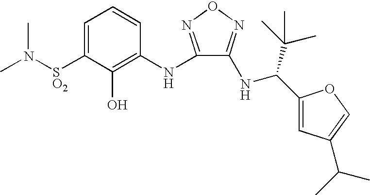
C1=C([SO2]N(C)C)C(O)=C(NC2=NON=C2NC(C2=CC(C(C)C)=CO2)C(C)(C)C)C=C1
